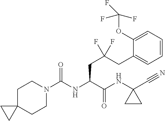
C1C2(CCN(C(NC(C(NC3(C#N)CC3)=O)CC(CC3=CC=CC=C3OC(F)(F)F)(F)F)=O)C1)CC2
